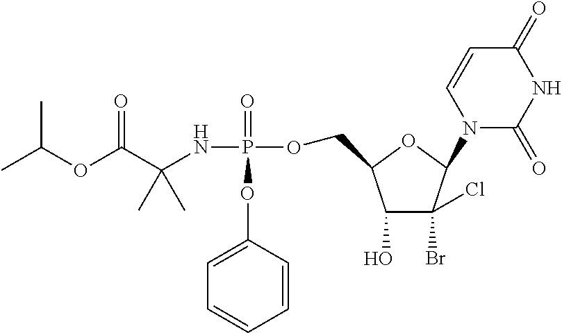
CC(OC(C(NP(=O)(OC1=CC=CC=C1)OCC1C(O)C(Br)(Cl)C(N2C(=O)NC(=O)C=C2)O1)(C)C)=O)C
